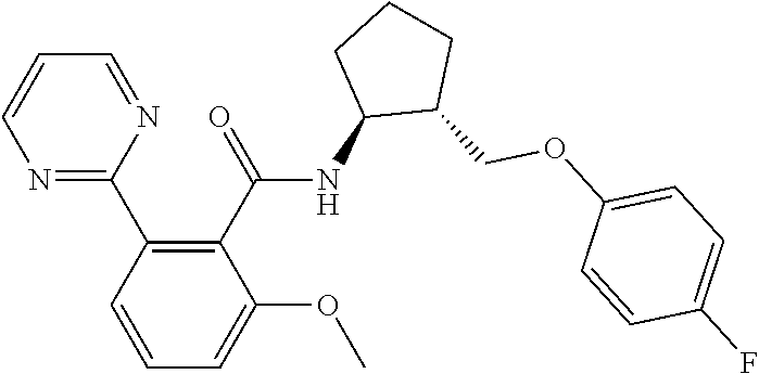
C1(C2=C(C(=O)NC3C(COC4=CC=C(F)C=C4)CCC3)C(OC)=CC=C2)=NC=CC=N1
